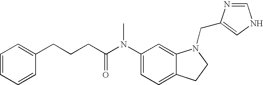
C1(N(C(CCCC2=CC=CC=C2)=O)C)=CC=C2C(=C1)N(CC1=CNC=N1)CC2
